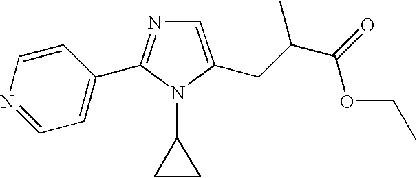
C1=C(CC(C)C(OCC)=O)N(C2CC2)C(C2=CC=NC=C2)=N1
